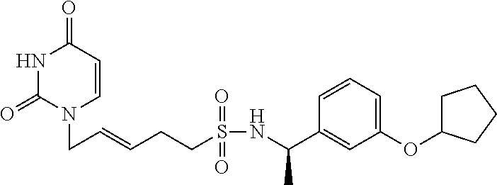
N1C(=O)N(CC=CCCS(NC(C2=CC(OC3CCCC3)=CC=C2)C)(=O)=O)C=CC1=O
